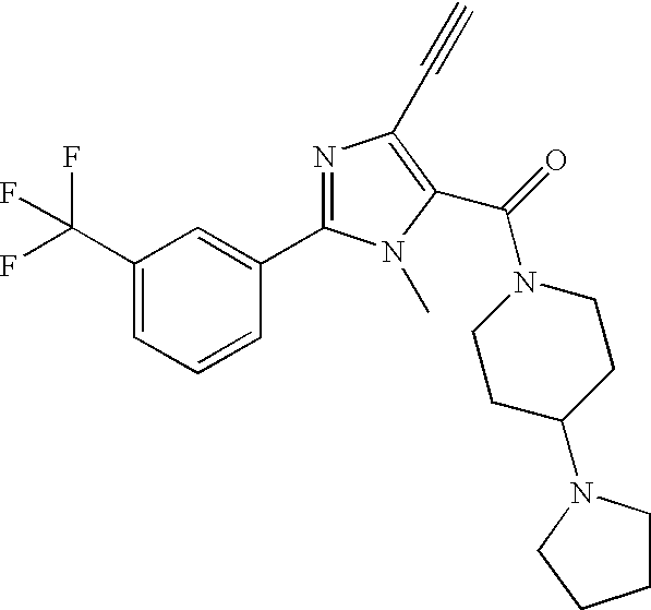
N1=C(C2=CC(C(F)(F)F)=CC=C2)N(C)C(C(=O)N2CCC(N3CCCC3)CC2)=C1C#C
